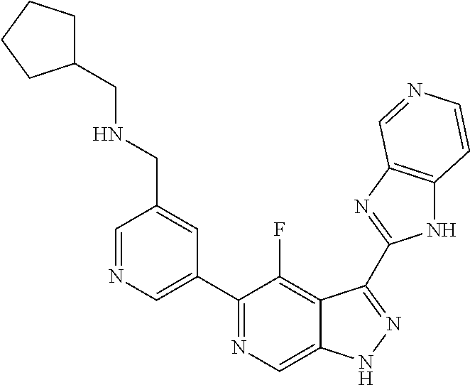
C1=NC=C(C2=NC=C3C(=C2F)C(C2=NC4=C(N2)C=CN=C4)=NN3)C=C1CNCC1CCCC1
